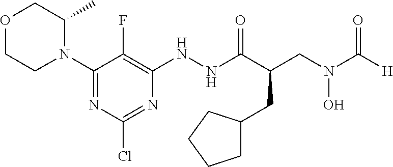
N1(C2=NC(Cl)=NC(NNC(C(CC3CCCC3)CN(O)C(=O)[H])=O)=C2F)C(C)COCC1
